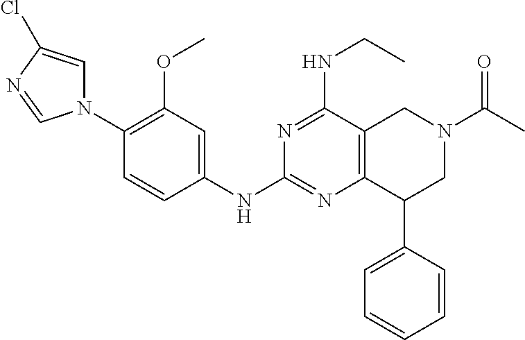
C1(N2C=C(Cl)N=C2)=C(OC)C=C(NC2=NC3=C(C(NCC)=N2)CN(C(C)=O)CC3C2=CC=CC=C2)C=C1
